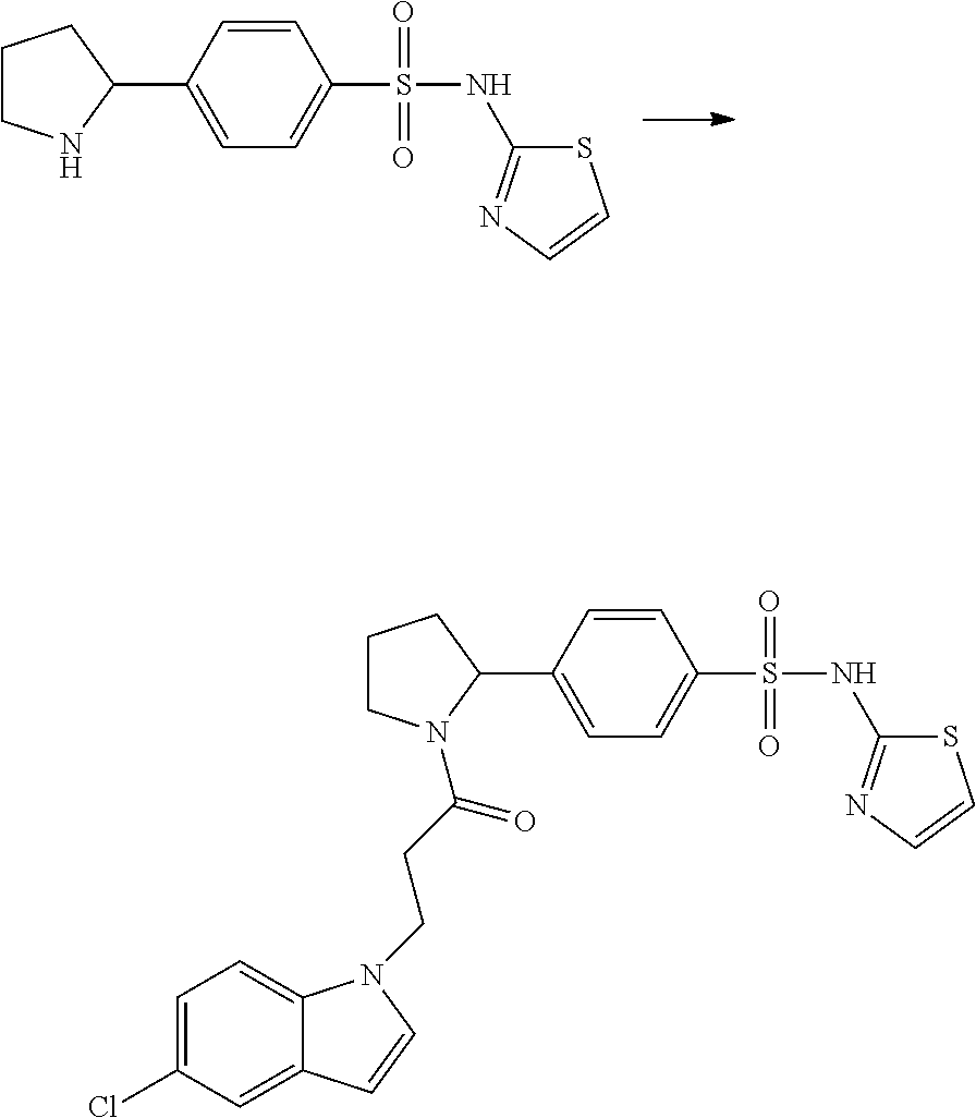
C1=CC(C2NCCC2)=CC=C1S(=O)(=O)NC1=NC=CS1.C1=CC(C2N(C(CCN3C4=CC=C(Cl)C=C4C=C3)=O)CCC2)=CC=C1S(NC1=NC=CS1)(=O)=O
